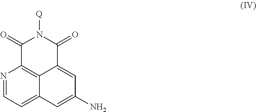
N1=CC=C2C3=C1C(=O)N([Q])C(=O)C3=CC(N)=C2
